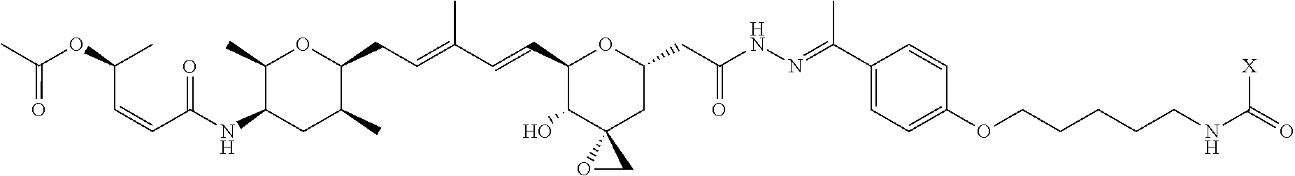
C1(C)C(NC(=O)C=CC(C)OC(=O)C)CC(C)C(CC=C(C)C=CC2C(O)C3(CC(CC(=O)NN=C(C)C4=CC=C(OCCCCCNC(=O)[X])C=C4)O2)OC3)O1
